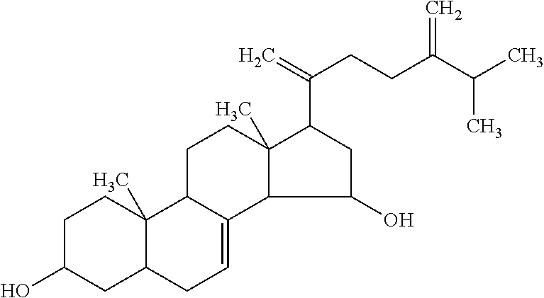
C1C(O)CC2C(C)(C1)C1C(=CC2)C2C(C)(CC1)C(C(CCC(C(C)C)=C)=C)CC2O
